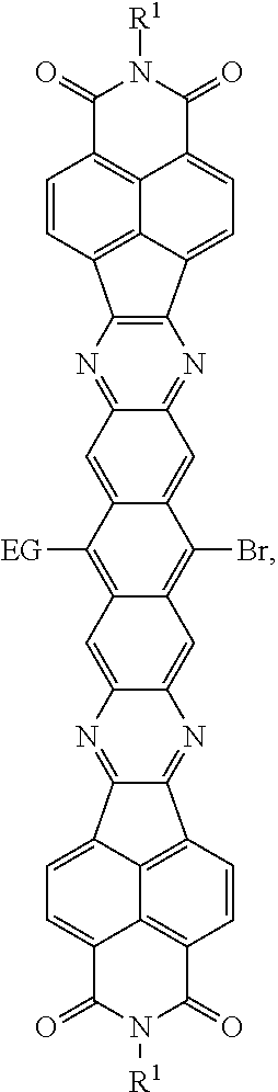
C12=NC3=C(N=C1C=C1C(=C2)C([EG])=C2C(=C1Br)C=C1C(=C2)N=C2C4=CC=C5C6=C(C=CC(=C64)C2=N1)C(=O)N([R1])C5=O)C1=CC=C2C4=C(C=CC3=C14)C(=O)N([R1])C2=O
